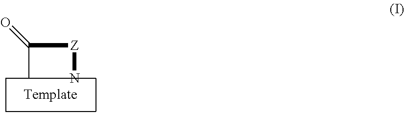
CC(=O)[Z]N
